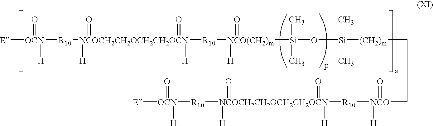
[E][OCN](=O)([H])[R10][NCOCH2CH2OCH2CH2OCN](=O)([H])(=O)([H])[R10][NCO(CH2)m]([H])(=O)[Si](C)(C)O[Si]([(CH2)m]CC[NCO](=O)([H])[R10][NCOCH2CH2OCH2CH2OCN](=O)([H])([H])(=O)[R10][OCN](=O)([H])[E])(C)C
